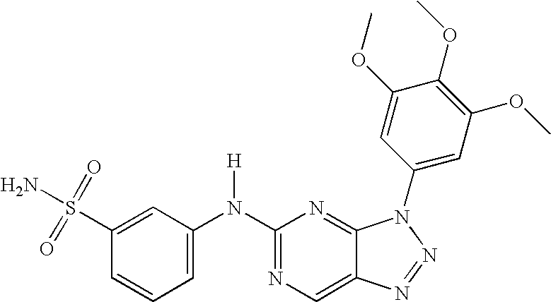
C1(N(C2=CC=CC(S(=O)(=O)N)=C2)[H])=NC=C2C(=N1)N(C1=CC(OC)=C(OC)C(OC)=C1)N=N2
